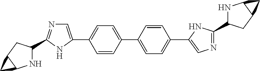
C1=CC(C2=CC=C(C3=CN=C(C4NC5C(C4)C5)N3)C=C2)=CC=C1C1=CN=C(C2NC3C(C2)C3)N1
